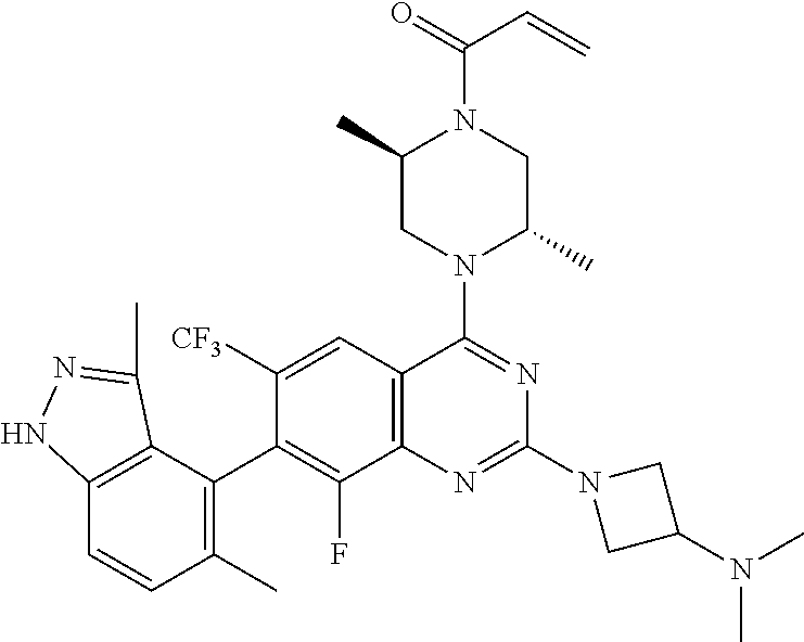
C12=C(C(C3=C(F)C4=C(C=C3[CF3])C(N3C(C)CN(C(C=C)=O)C(C)C3)=NC(N3CC(N(C)C)C3)=N4)=C(C)C=C1)C(C)=NN2
